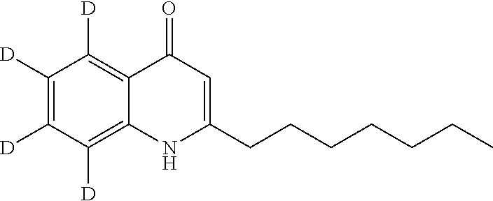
C1([D])=C([D])C([D])=C2C(=C1[D])C(=O)C=C(CCCCCCC)N2
